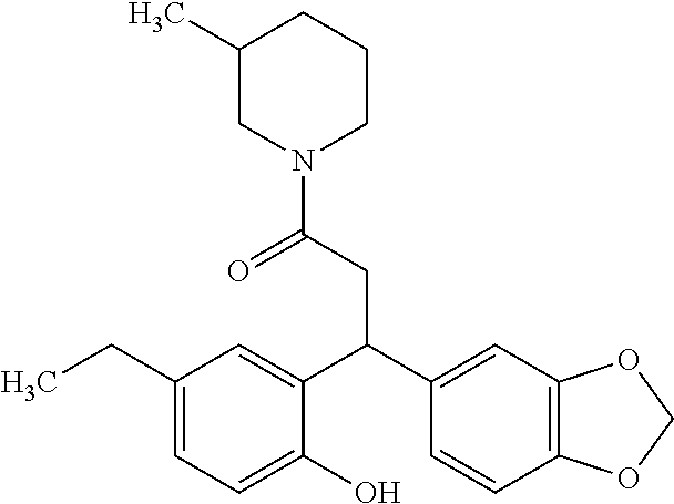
C1(CC)=CC=C(O)C(C(C2=CC3=C(C=C2)OCO3)CC(=O)N2CCCC(C)C2)=C1
